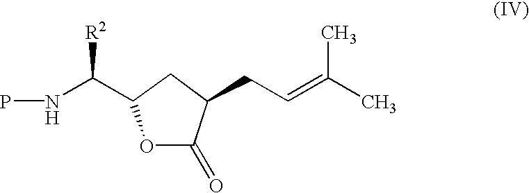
N(C([R2])C1OC(=O)C(CC=C(C)C)C1)P
